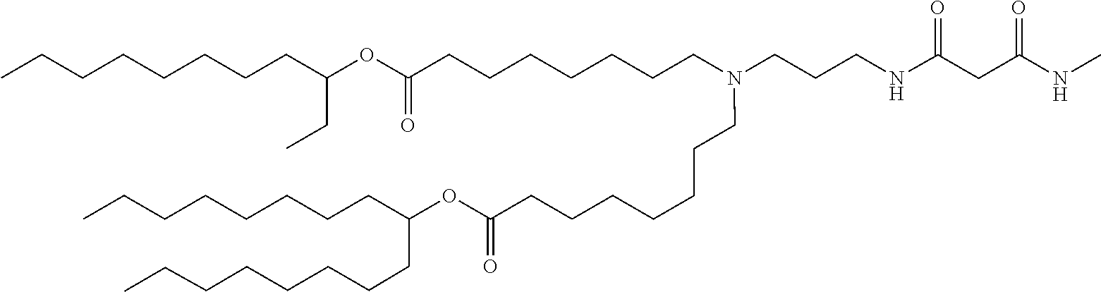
O(C(=O)CCCCCCCN(CCCCCCCC(OC(CC)CCCCCCCC)=O)CCCNC(=O)CC(=O)NC)C(CCCCCCCC)CCCCCCCC
